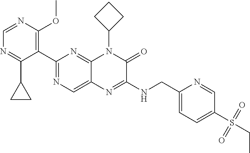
C1=NC(OC)=C(C2=NC=C3C(=N2)N(C2CCC2)C(=O)C(NCC2=CC=C(S(=O)(=O)CC)C=N2)=N3)C(C2CC2)=N1
